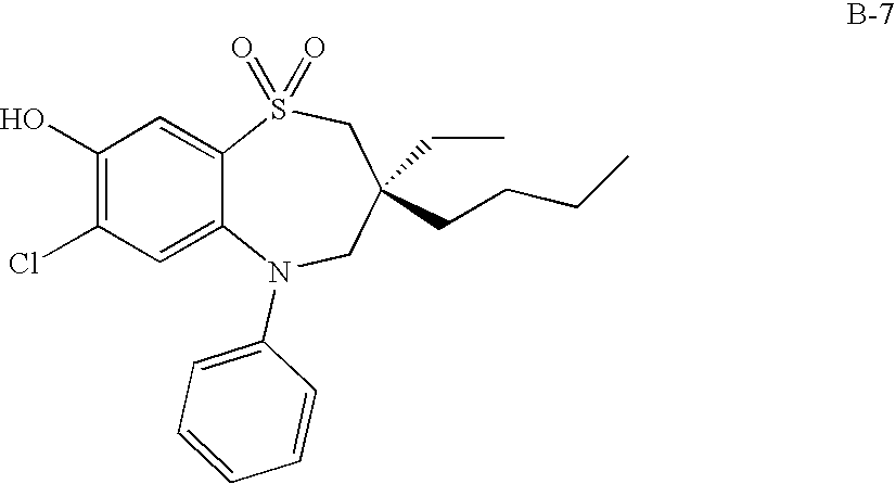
C12=CC(Cl)=C(O)C=C1S(=O)(=O)CC(CCCC)(CC)CN2C1=CC=CC=C1
